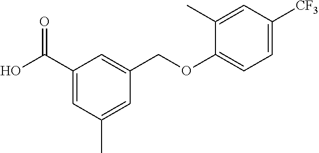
C1(C(O)=O)=CC(C)=CC(COC2=CC=C([CF3])C=C2C)=C1
